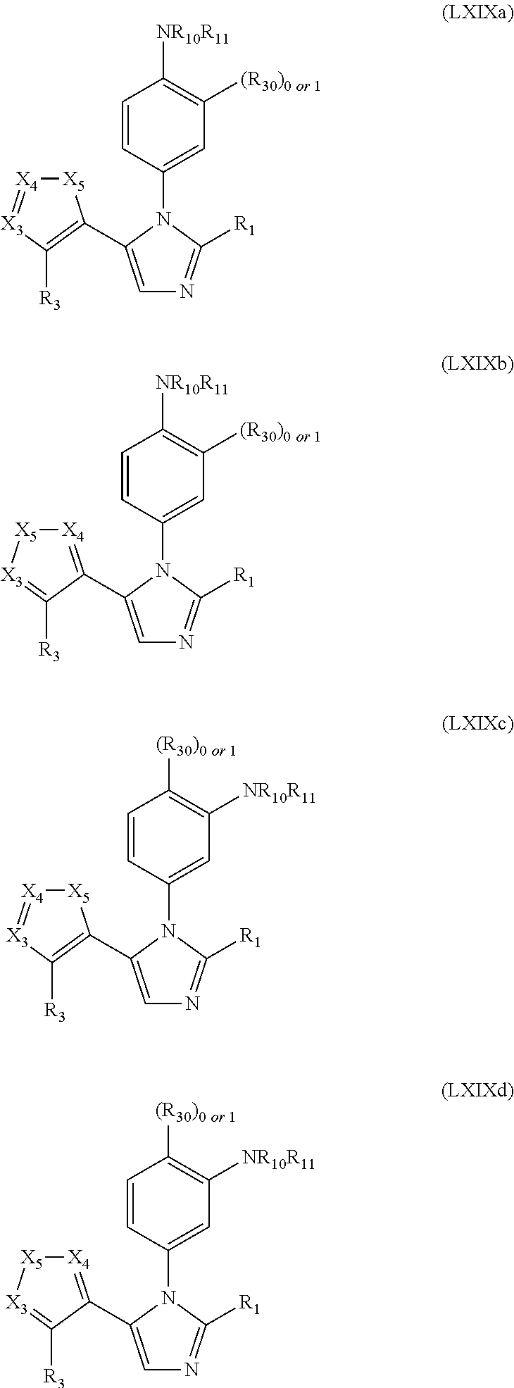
C1=CC(N2C(C3=C([R3])[X3]=[X4][X5]3)=CN=C2[R1])=CC([(R30)0 or 1])=C1[NR10R11].C1=CC(N2C(C3=[X4][X5][X3]=C3[R3])=CN=C2[R1])=CC([(R30)0 or 1])=C1[NR10R11].C1=CC(N2C(C3=C([R3])[X3]=[X4][X5]3)=CN=C2[R1])=CC([NR10R11])=C1[(R30)0 or 1].C1=CC(N2C(C3=[X4][X5][X3]=C3[R3])=CN=C2[R1])=CC([NR10R11])=C1[(R30)0 or 1]
